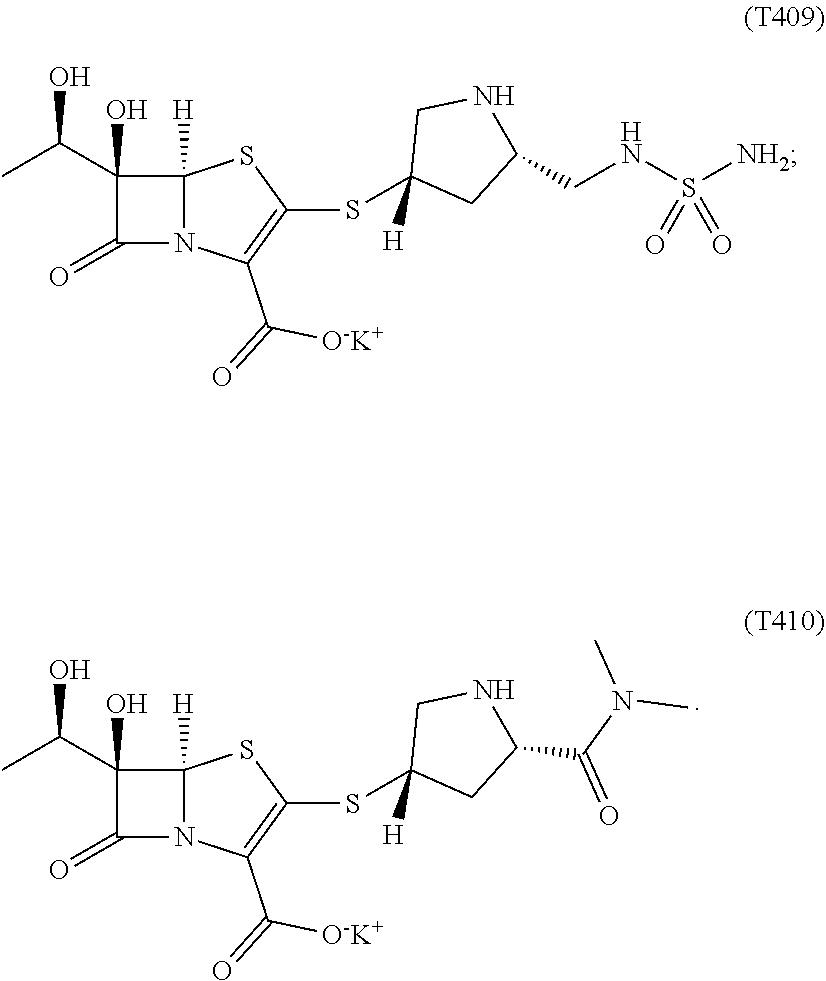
C1(C(C)O)(O)C(=O)N2C1([H])SC(SC1([H])CC(CNS([NH2])(=O)=O)NC1)=C2C(=O)[O-K+].C1(C(C)O)(O)C(=O)N2C1([H])SC(SC1([H])CC(C(N(C)C)=O)NC1)=C2C(=O)[O-K+]
